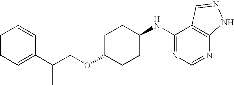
O(C1CCC(NC2=NC=NC3=C2C=NN3)CC1)CC(C1=CC=CC=C1)C
